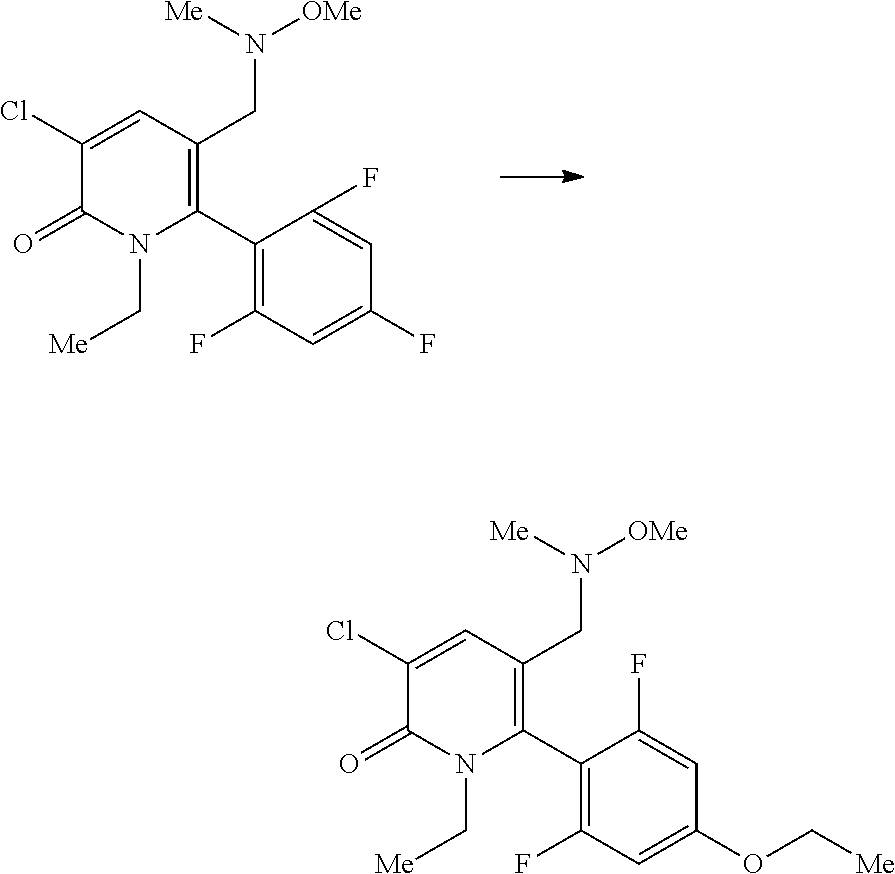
C1(Cl)=CC(CN([OMe])[Me])=C(C2=C(F)C=C(F)C=C2F)N(C[Me])C1=O.C1(Cl)=CC(CN([OMe])[Me])=C(C2=C(F)C=C(OC[Me])C=C2F)N(C[Me])C1=O
